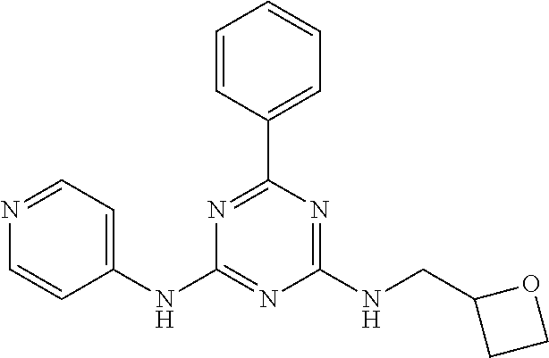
C1(NC2=CC=NC=C2)=NC(NCC2CCO2)=NC(C2=CC=CC=C2)=N1
